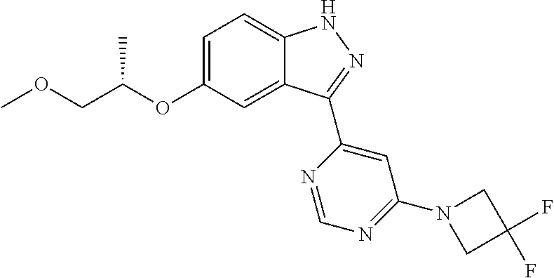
C1=C(OC(COC)C)C=C2C(=C1)NN=C2C1=CC(N2CC(F)(F)C2)=NC=N1
